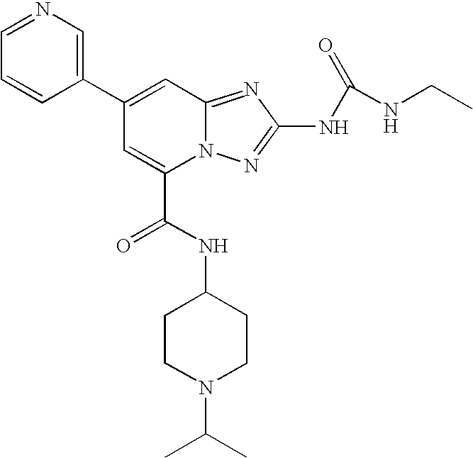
C1(C2=CC3=NC(NC(=O)NCC)=NN3C(C(NC3CCN(C(C)C)CC3)=O)=C2)=CN=CC=C1
